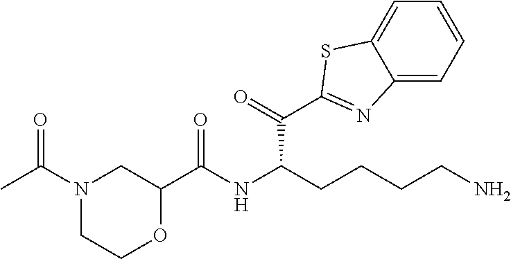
N1=C(C(C(CCCCN)NC(C2CN(C(C)=O)CCO2)=O)=O)SC2=CC=CC=C12
